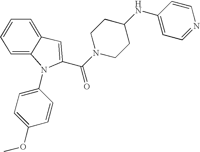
N1(C2=CC=C(OC)C=C2)C2=CC=CC=C2C=C1C(N1CCC(NC2=CC=NC=C2)CC1)=O
